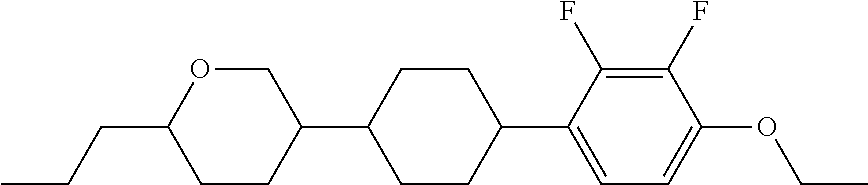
C1(F)=C(F)C(C2CCC(C3COC(CCC)CC3)CC2)=CC=C1OCC
